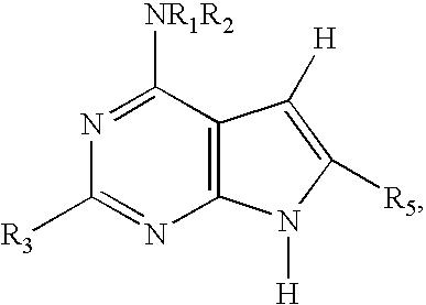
N1=C([NR1R2])C2=C(N=C1[R3])N([H])C([R5])=C2[H]
